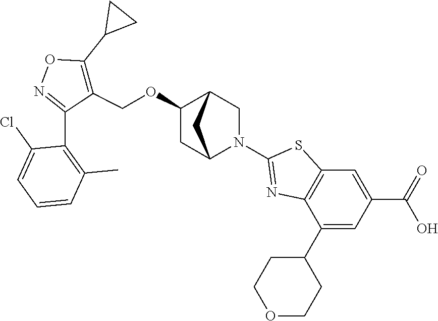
C1(OCC2=C(C3CC3)ON=C2C2=C(C)C=CC=C2Cl)CC2N(C3=NC4=C(S3)C=C(C(=O)O)C=C4C3CCOCC3)CC1C2
